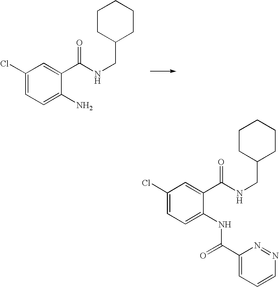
C1(Cl)=CC=C(NC(C2=CC=CN=N2)=O)C(C(NCC2CCCCC2)=O)=C1.C1(Cl)=CC=C(N)C(C(NCC2CCCCC2)=O)=C1
